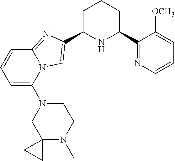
C1C(C2=CN3C(=N2)C=CC=C3N2CC3(N(C)CC2)CC3)NC(C2=NC=CC=C2[OCH3])CC1
